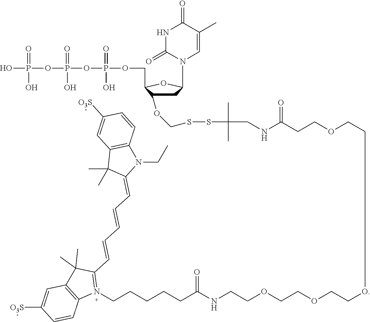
OP(OP(OP(=O)(O)OCC1C(OCSSC(CNC(CCOCCOCCOCCOCCNC(CCCCCN2=C(C=CC=CC=C3N(CC)C4=C(C3(C)C)C=C([O3S])C=C4)C(C)(C)C3=C2C=CC([O3S])=C3)=O)=O)(C)C)CC(N2C=C(C)C(=O)NC2=O)O1)(=O)O)(=O)O
